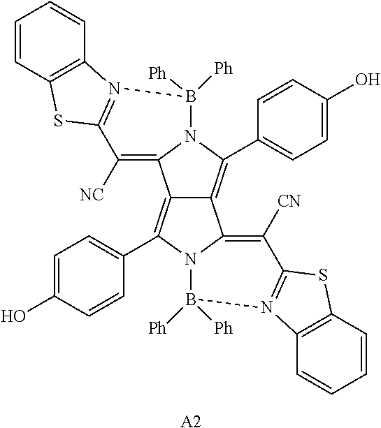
[A2].C12=C(C3=CC=C(O)C=C3)N3C(=C([CN])C4=N(C5=C(C=CC=C5)S4)B3([Ph])[Ph])C1=C(C1=CC=C(O)C=C1)N1C2=C([NC])C2=N(C3=C(C=CC=C3)S2)B1([Ph])[Ph]
